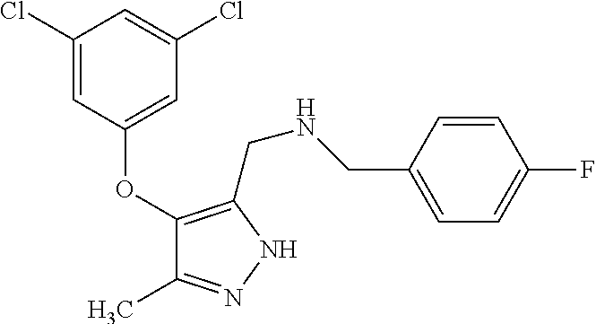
C1(Cl)=CC(OC2=C(CNCC3=CC=C(F)C=C3)NN=C2C)=CC(Cl)=C1
